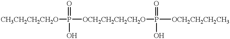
[CH3CH2CH2CH2O]P([OCH2CH2CH2CH2O]P([OCH2CH2CH2CH3])(=O)O)(=O)O
